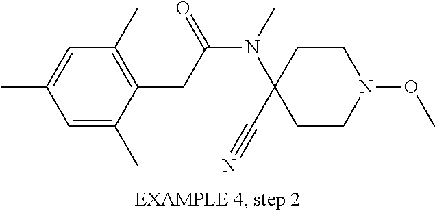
C1=C(C)C=C(C)C(CC(N(C2(C#N)CCN(OC)CC2)C)=O)=C1C
